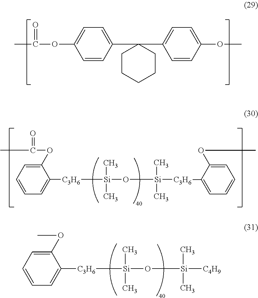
C1(C2(C3=CC=C(OC)C=C3)CCCCC2)=CC=C(OC(=O)C)C=C1.[C3H6]([Si](O[Si](C)(C)[C3H6]C1=CC=CC=C1OC)(C)C)C1=CC=CC=C1OC(=O)C.[C3H6]([Si](O[Si](C)(C)[C4H9])(C)C)C1=CC=CC=C1OC
